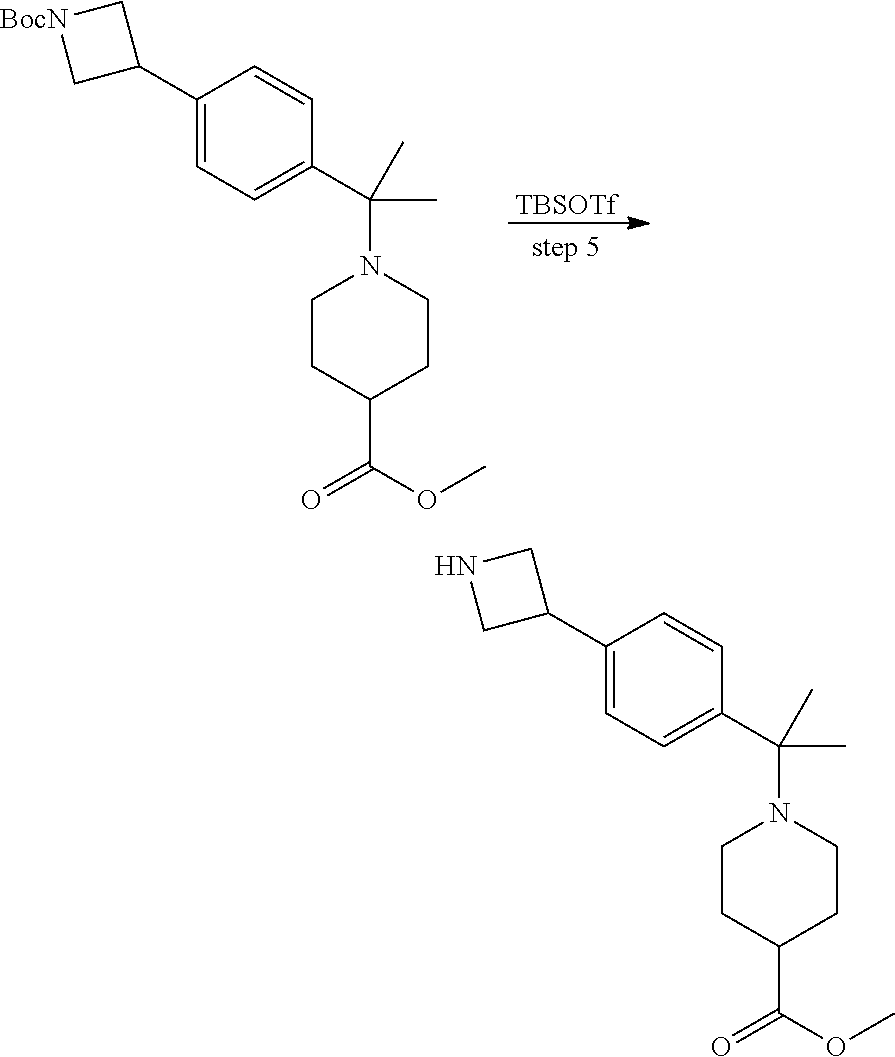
C1(C2C[BocN]C2)=CC=C(C(N2CCC(C(OC)=O)CC2)(C)C)C=C1.[TBSOTf].C1(C2CNC2)=CC=C(C(N2CCC(C(OC)=O)CC2)(C)C)C=C1
